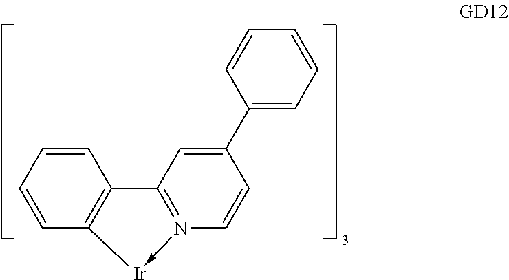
C1=CC=CC2=C1C1=N(->[Ir]2)C=CC(C2=CC=CC=C2)=C1
